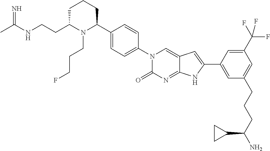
C1C(CCNC(C)=N)N(CCCF)C(C2=CC=C(N3C(=O)N=C4C(=C3)C=C(C3=CC(CCCC(N)C5CC5)=CC(C(F)(F)F)=C3)N4)C=C2)CC1
